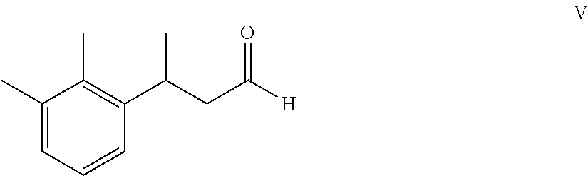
C1(C)=CC=CC(C(C)CC(=O)[H])=C1C
